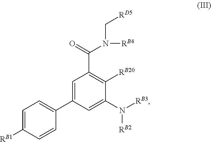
C1=C([RB1])C=CC(C2=CC(C(=O)N(C[RD5])[RB4])=C([RB20])C(N([RB3])[RB2])=C2)=C1
